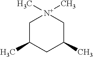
C1C(C)CC(C)C[N+]1(C)C
